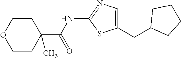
C1(C(=O)NC2=NC=C(CC3CCCC3)S2)(C)CCOCC1
